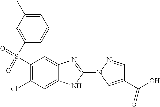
ClC1=C(S(=O)(=O)C2=CC(C)=CC=C2)C=C2C(=C1)NC(N1N=CC(C(O)=O)=C1)=N2
